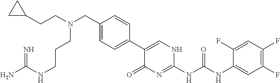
C1(CN(CCC2CC2)CCCNC(N)=N)=CC=C(C2=CNC(NC(NC3=CC(F)=C(F)C=C3F)=O)=NC2=O)C=C1
